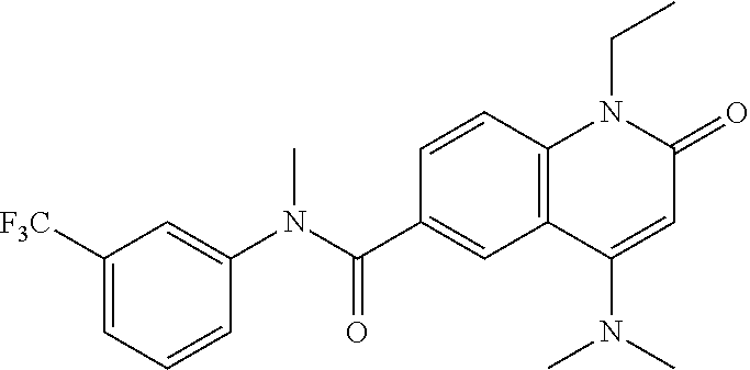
C1(N(C(C2=CC3=C(C=C2)N(CC)C(=O)C=C3N(C)C)=O)C)=CC([F3C])=CC=C1
